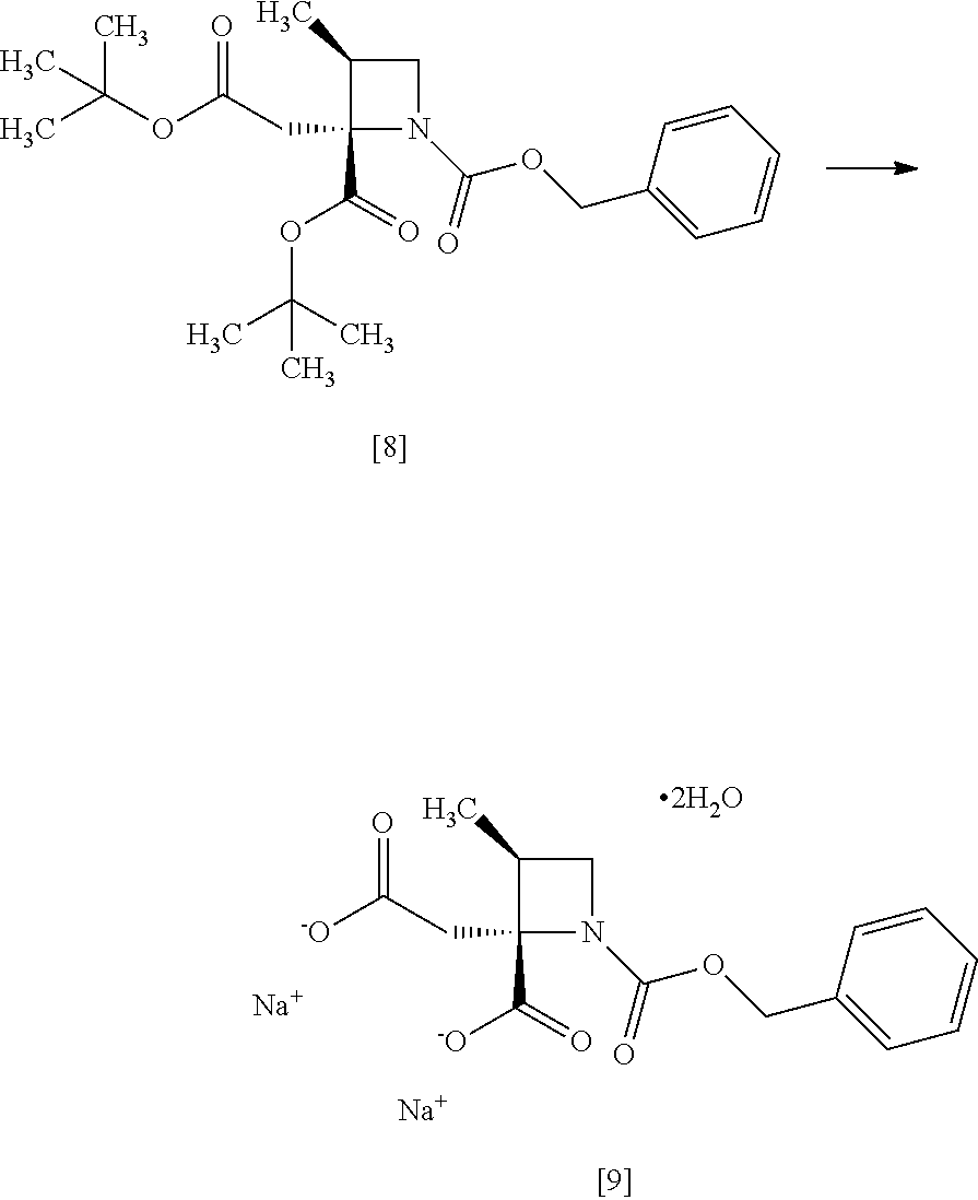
N1(C(OCC2=CC=CC=C2)=O)CC(C)C1(C(=O)OC(C)(C)C)CC(OC(C)(C)C)=O.N1(C(OCC2=CC=CC=C2)=O)CC(C)C1(C(=O)[-O])CC([-O])=O.[Na].[Na]
